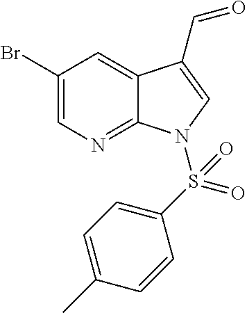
C1(Br)=CN=C2C(=C1)C(C=O)=CN2S(=O)(C1=CC=C(C)C=C1)=O
